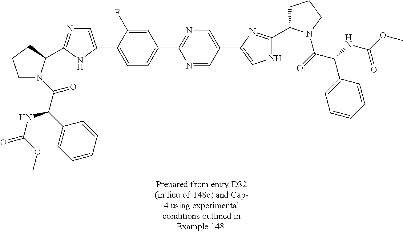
C1N(C(=O)C(C2=CC=CC=C2)NC(=O)OC)C(C2=NC=C(C3=CC=C(C4=NC=C(C5=CNC(C6CCCN6C(=O)C(NC(OC)=O)C6=CC=CC=C6)=N5)C=N4)C=C3F)N2)CC1
